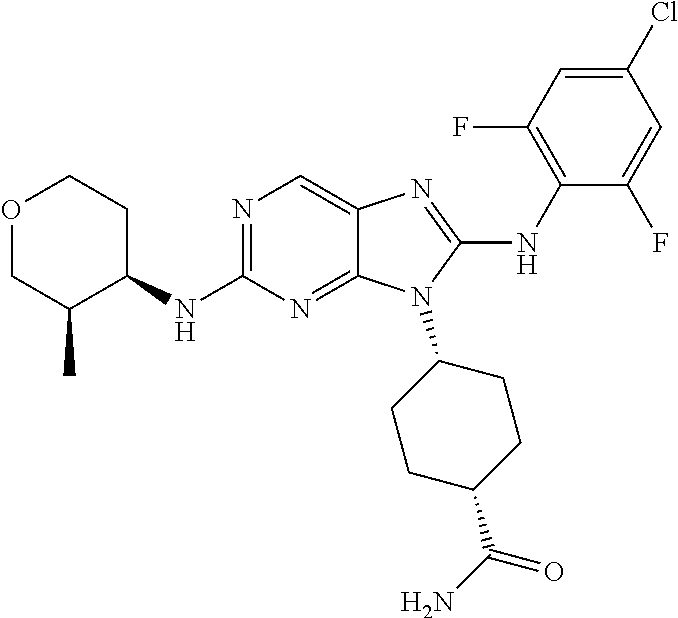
N1=C(NC2CCOCC2C)N=C2C(=C1)N=C(NC1=C(F)C=C(Cl)C=C1F)N2C1CCC(C(N)=O)CC1
